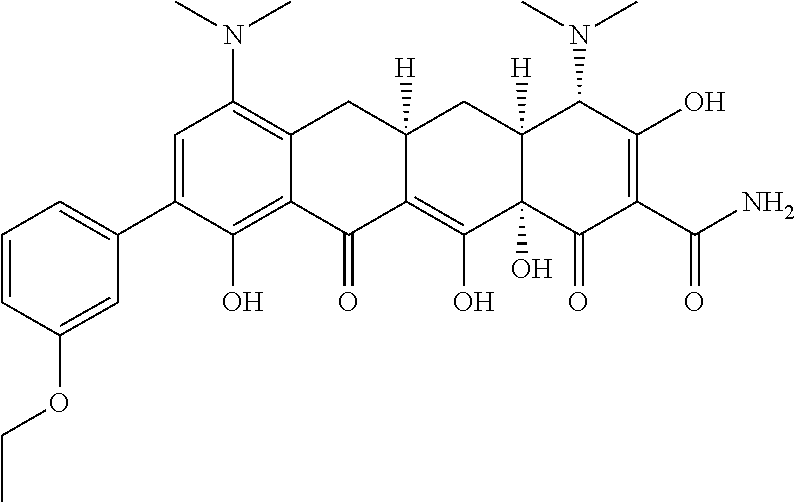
C1=C(C2=CC=CC(OCC)=C2)C(O)=C2C(=C1N(C)C)CC1([H])C(=C(O)C3(O)C([H])(C1)C(N(C)C)C(O)=C(C(N)=O)C3=O)C2=O
